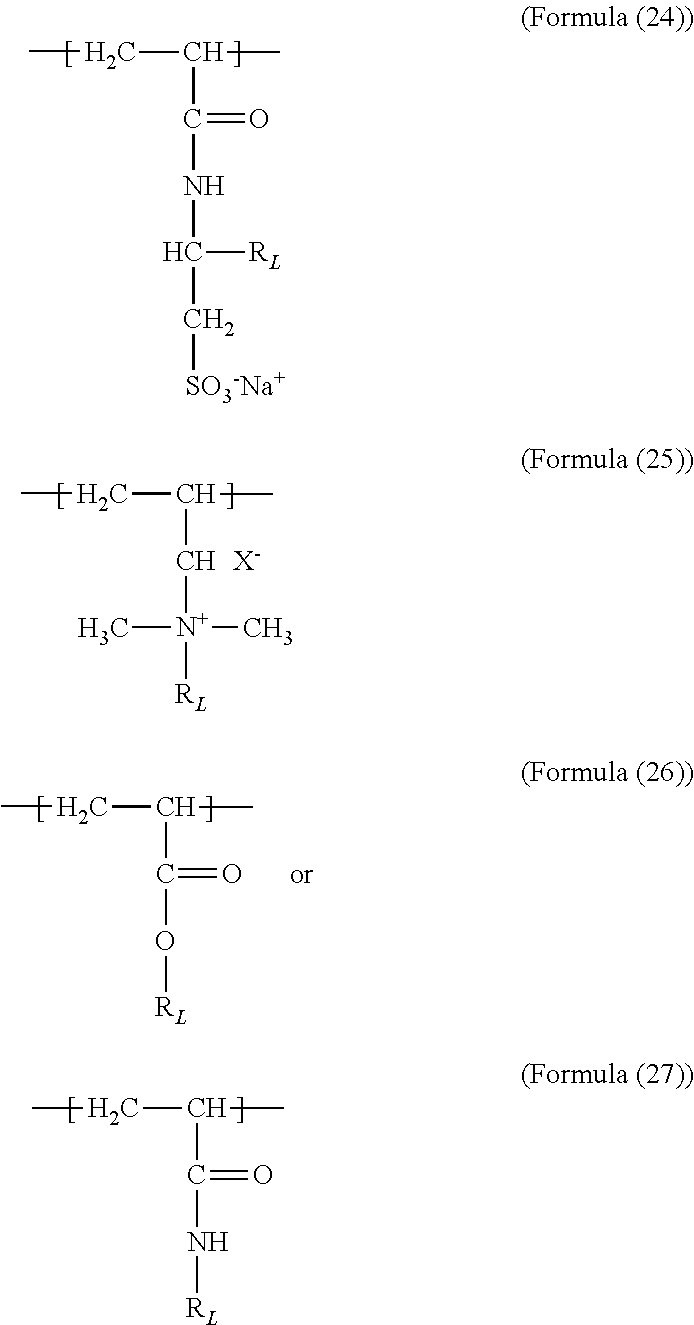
CCC(C)C(NC([RL])C[SO3-Na+])=O.CCC(C)C[N+]([RL])(C)C.[X-].CCC(C)C(O[RL])=O.CCC(C)C(N[RL])=O
